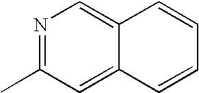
N1=C(C)C=C2C(=C1)C=CC=C2
